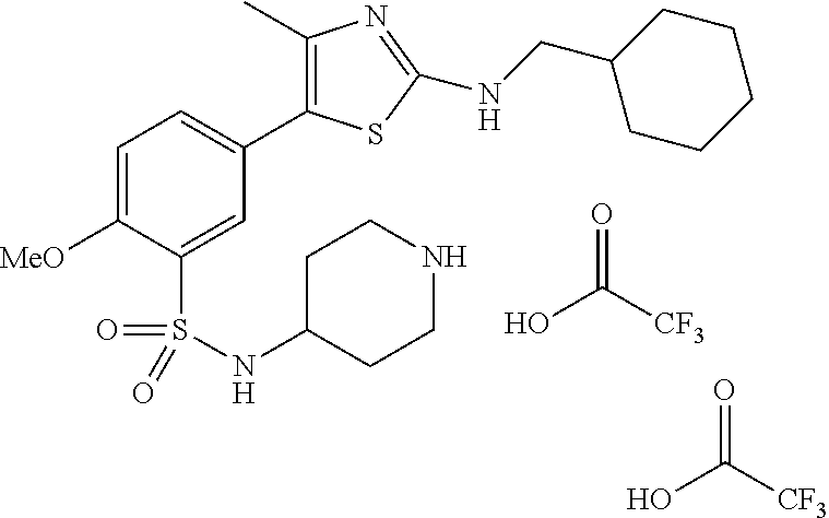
C1(C)=C(C2=CC=C([MeO])C(S(=O)(=O)NC3CCNCC3)=C2)SC(NCC2CCCCC2)=N1.OC([CF3])=O.OC([CF3])=O
